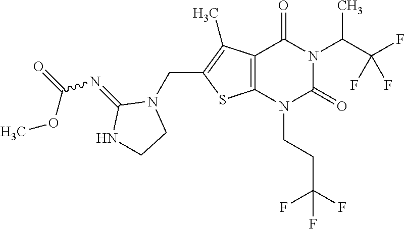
C12=C(N(CCC(F)(F)F)C(=O)N(C(C(F)(F)F)C)C1=O)SC(CN1C(=NC(OC)=O)NCC1)=C2C
